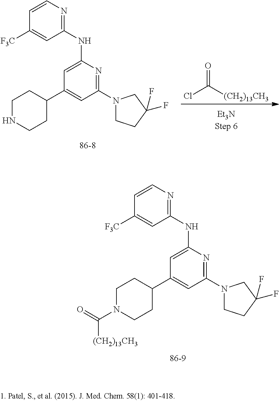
C1NCCC(C2=CC(N3CCC(F)(F)C3)=NC(NC3=NC=CC([F3C])=C3)=C2)C1.O=C(Cl)[(CH2)13CH3].C1N(C([(CH2)13CH3])=O)CCC(C2=CC(N3CCC(F)(F)C3)=NC(NC3=NC=CC([F3C])=C3)=C2)C1
